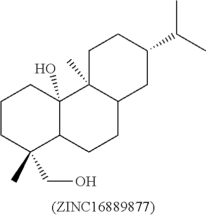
C12(O)C3(C)CCC(C(C)C)CC3CCC1C(CO)(C)CCC2
